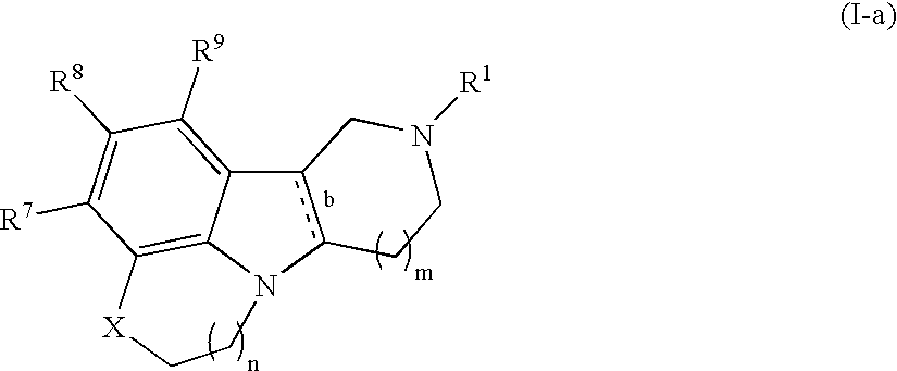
c12c(N3C4=C(C([R7])=C([R8])C([R9])=C14)[X]CC3)CCN([R1])C2
